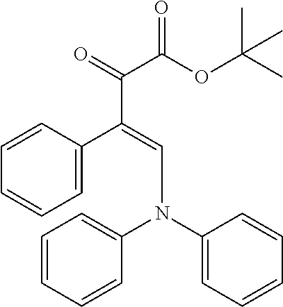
C1=C(C(=CN(C2=CC=CC=C2)C2=CC=CC=C2)C(=O)C(OC(C)(C)C)=O)C=CC=C1
